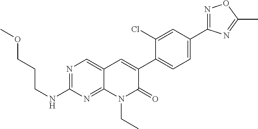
N1=C(C2=CC=C(C3=CC4=CN=C(NCCCOC)N=C4N(CC)C3=O)C(Cl)=C2)N=C(C)O1
